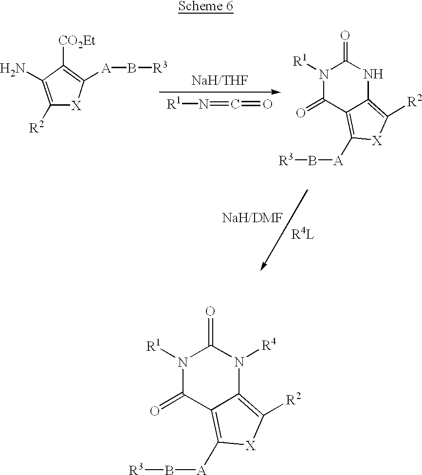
C1([R2])=C(N)C([CO2Et])=C([A]B[R3])[X]1.[R1]N=C=O.C1([A]B[R3])=C2C(=C([R2])[X]1)NC(=O)N([R1])C2=O.C1([A]B[R3])=C2C(=C([R2])[X]1)N([R4])C(=O)N([R1])C2=O
